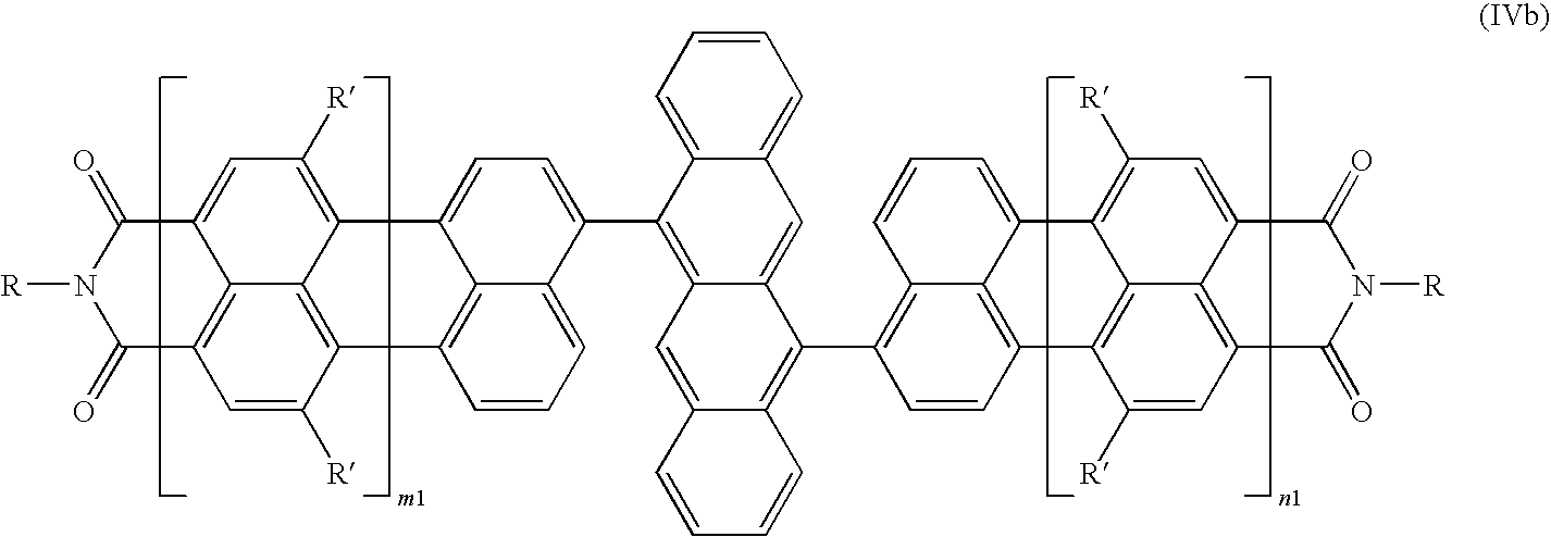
C1=CC=C2C(=C1)C=C1C(=C2C2=CC=C3C4=C(C=CC=C24)C2=C4C3=C([R])C=C3C4=C(C=C2[R])C(=O)N([R])C3=O)C=C2C(=C1C1=C3C=CC=C4C3=C(C=C1)C1=C3C4=C([R])C=C4C3=C(C=C1[R])C(=O)N([R])C4=O)C=CC=C2
